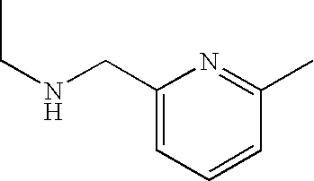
C1(CNCC)=CC=CC(C)=N1
